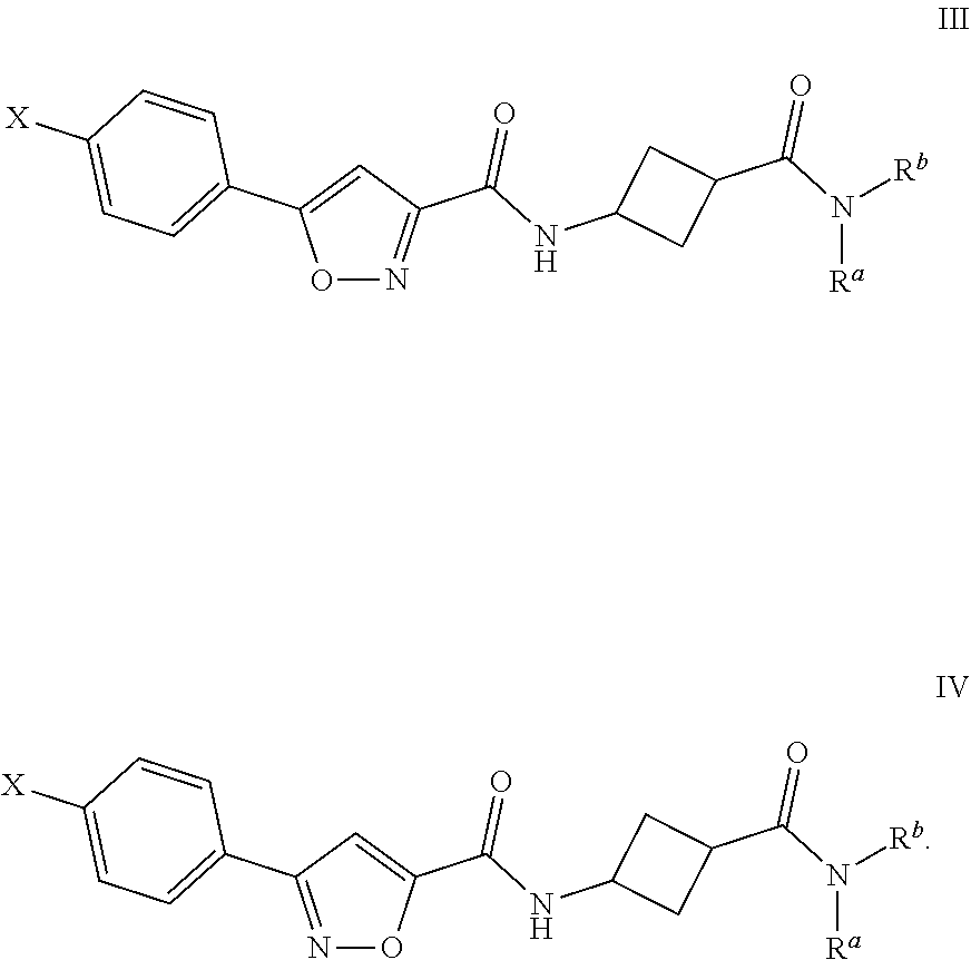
O1N=C(C(NC2CC(C(=O)N([Rb])[Ra])C2)=O)C=C1C1=CC=C([X])C=C1.N1=C(C2=CC=C([X])C=C2)C=C(C(NC2CC(C(=O)N([Rb])[Ra])C2)=O)O1
